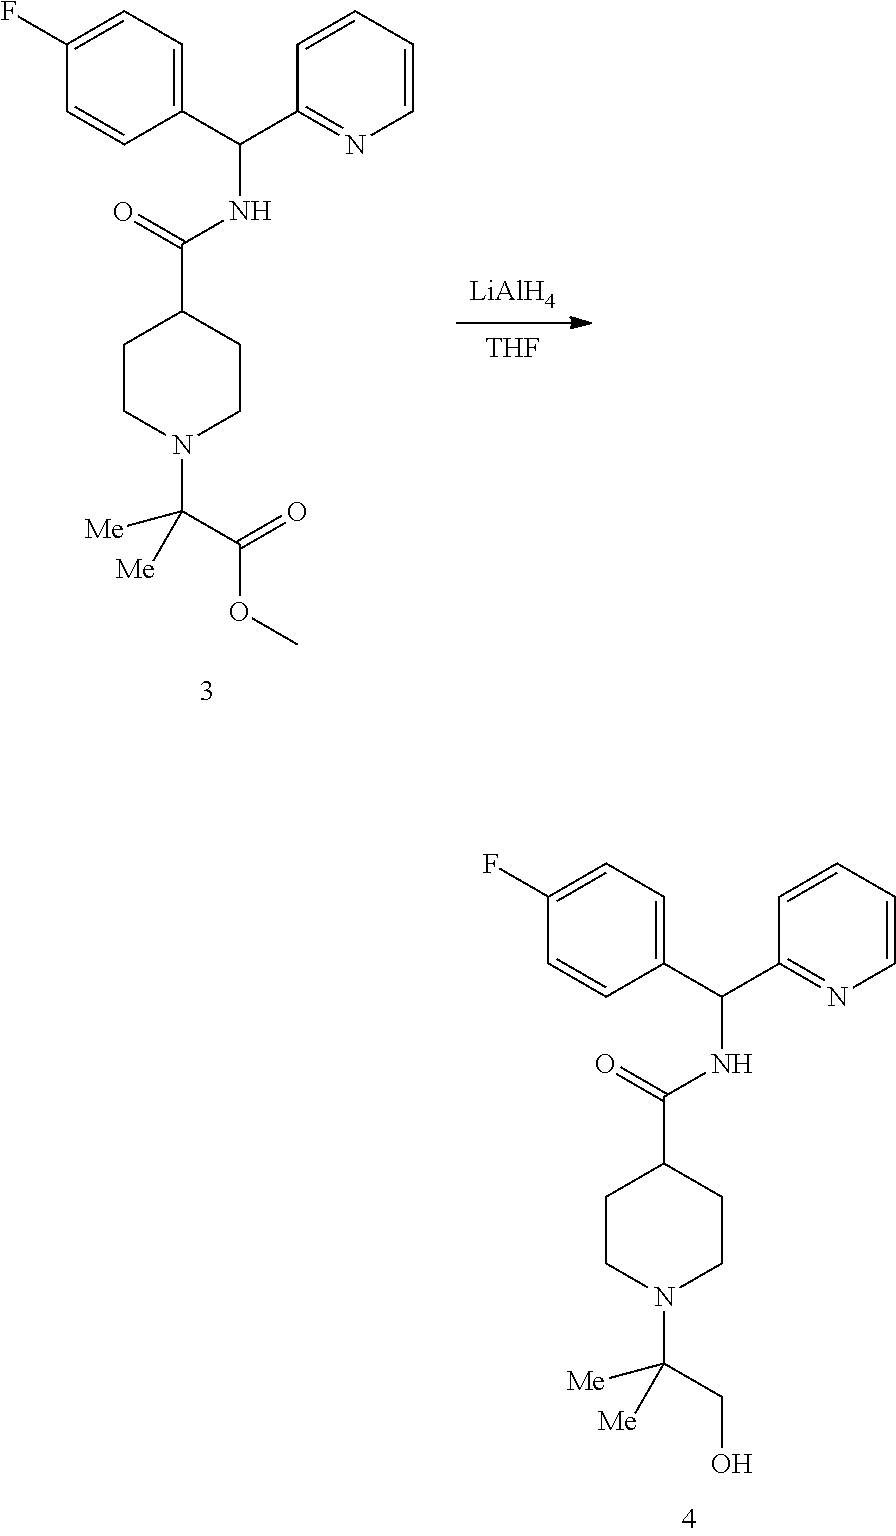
C1CN(C(CO)([Me])[Me])CCC1C(NC(C1=CC=C(F)C=C1)C1=NC=CC=C1)=O.[THF].[LiAlH4].C1CN(C(C(OC)=O)([Me])[Me])CCC1C(NC(C1=CC=C(F)C=C1)C1=NC=CC=C1)=O
